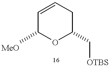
C1=CCC(C[OTBS])OC1C.[MeO]
